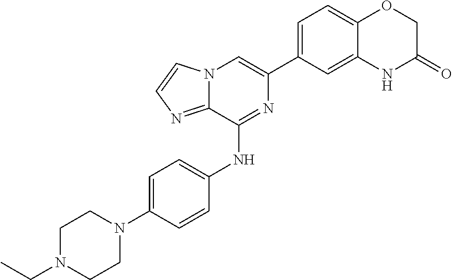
C1(C2=CC=C3C(=C2)NC(=O)CO3)=CN2C(=NC=C2)C(NC2=CC=C(N3CCN(CC)CC3)C=C2)=N1
